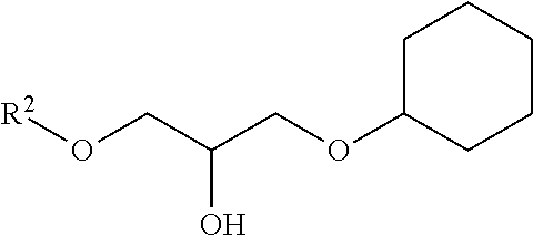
O(CC(CO[R2])O)C1CCCCC1
